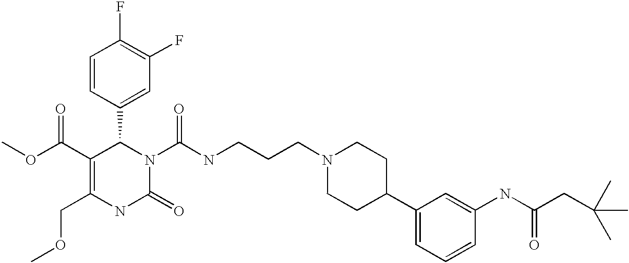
C1(F)=C(F)C=C(C2C(C(=O)OC)=C(COC)NC(=O)N2C(=O)NCCCN2CCC(C3=CC=CC(NC(CC(C)(C)C)=O)=C3)CC2)C=C1
